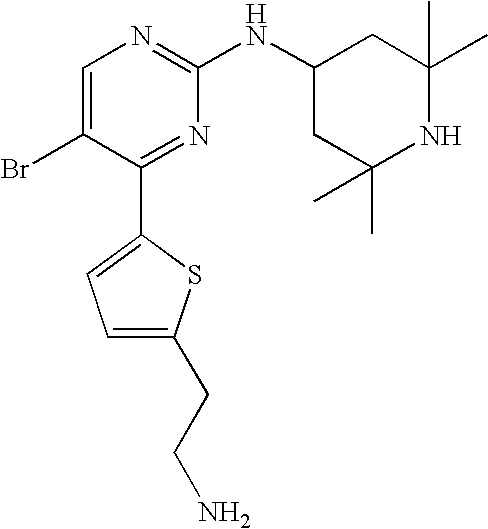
C1=C(Br)C(C2=CC=C(CCN)S2)=NC(NC2CC(C)(C)NC(C)(C)C2)=N1
